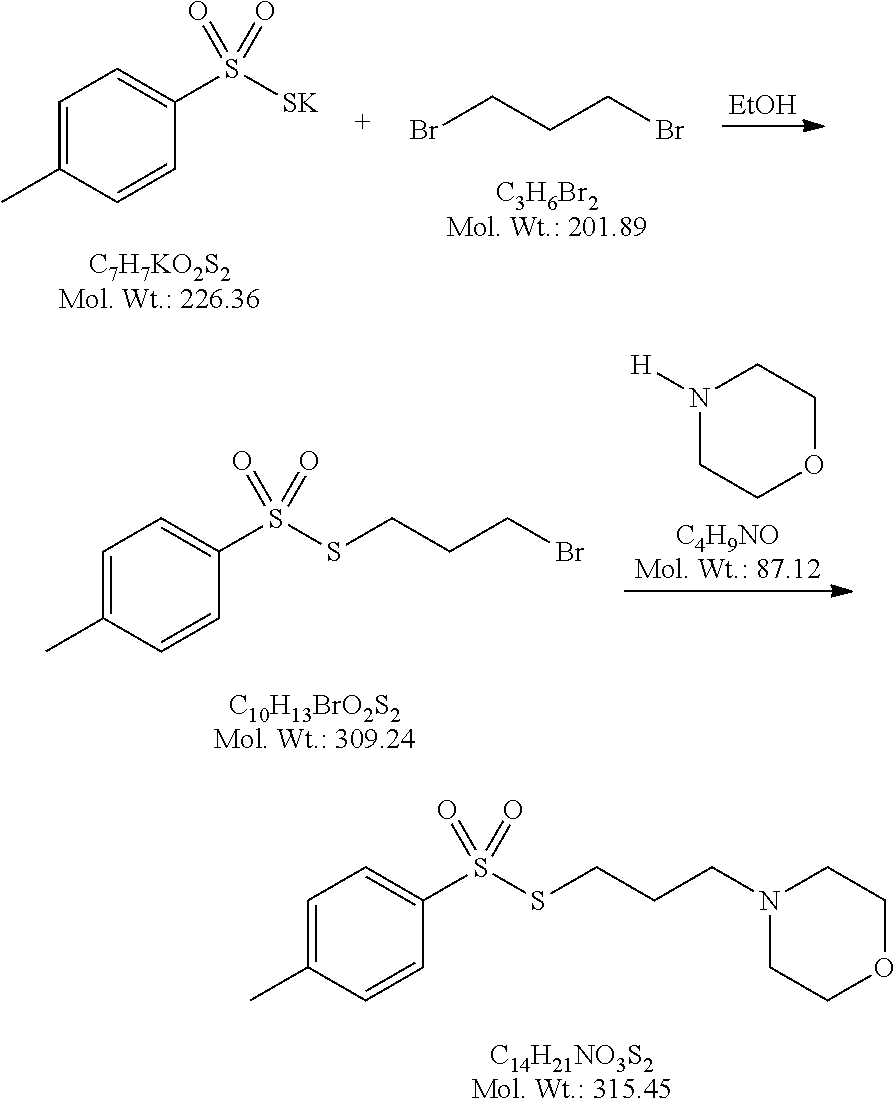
C1=C(C)C=CC(S([SK])(=O)=O)=C1.BrCCCBr.[EtOH].C1=C(C)C=CC(S(SCCCBr)(=O)=O)=C1.N1([H])CCOCC1.C1=C(C)C=CC(S(SCCCN2CCOCC2)(=O)=O)=C1
